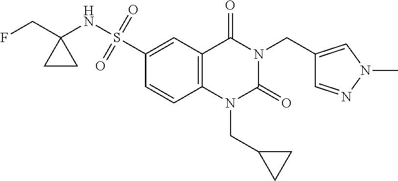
C1=CC2=C(C=C1S(NC1(CF)CC1)(=O)=O)C(=O)N(CC1=CN(C)N=C1)C(=O)N2CC1CC1
